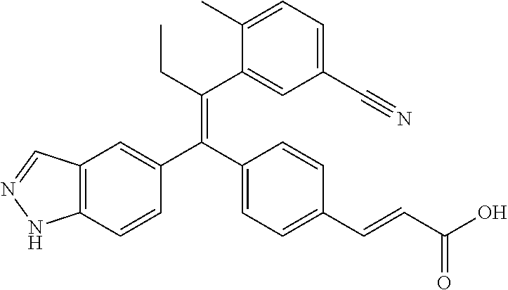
C12=C(C=CC(C(C3=CC=C(C=CC(O)=O)C=C3)=C(CC)C3=CC(C#N)=CC=C3C)=C1)NN=C2
